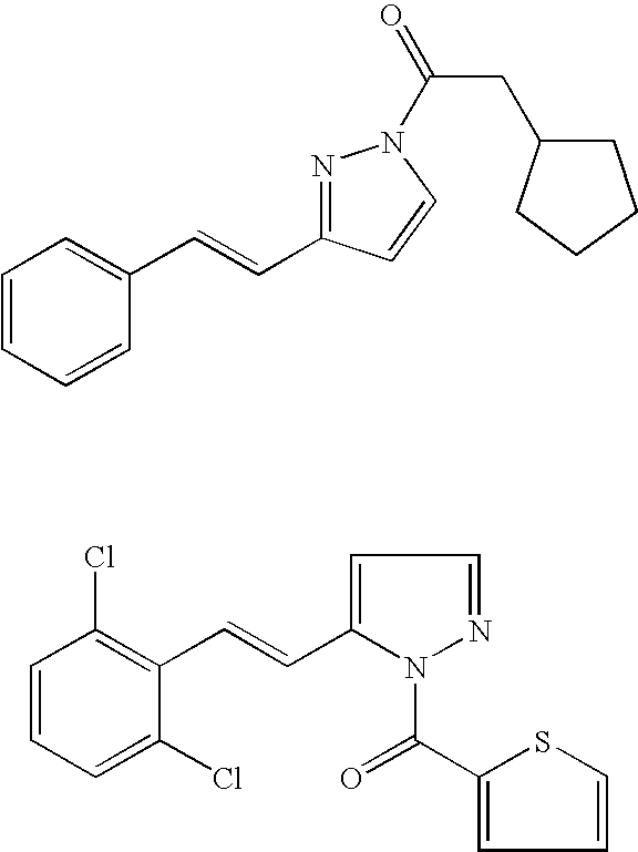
C1=CC=CC(C=CC2=NN(C(=O)CC3CCCC3)C=C2)=C1.C1=CC=C(Cl)C(C=CC2=CC=NN2C(=O)C2=CC=CS2)=C1Cl
